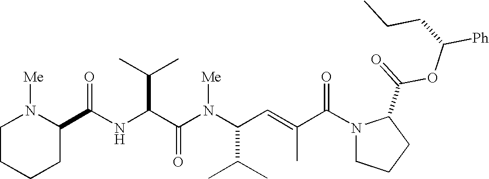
N(C(C(N(C(C(C)C)C=C(C)C(N1CCCC1C(=O)OC(CCC)[Ph])=O)[Me])=O)C(C)C)C(=O)C1N([Me])CCCC1
